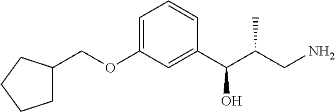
C1(COC2=CC=CC(C(C(CN)C)O)=C2)CCCC1
